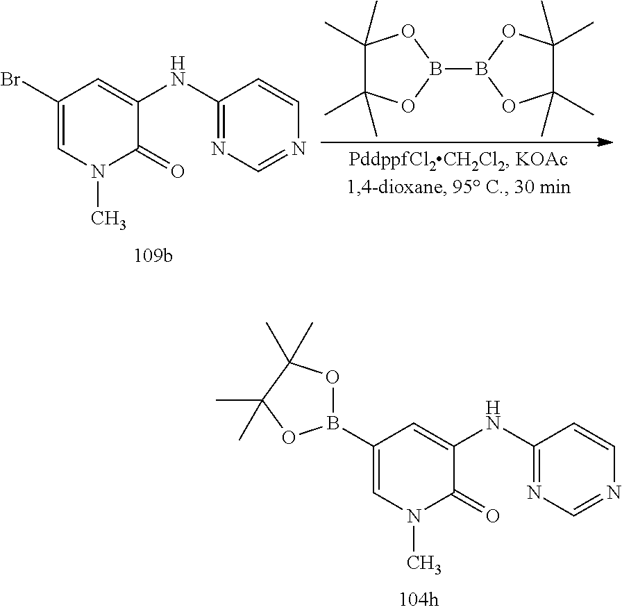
C1(Br)=CN(C)C(=O)C(NC2=NC=NC=C2)=C1.B1(B2OC(C)(C)C(C)(C)O2)OC(C)(C)C(C)(C)O1.C1(B2OC(C)(C)C(C)(C)O2)=CN(C)C(=O)C(NC2=NC=NC=C2)=C1
